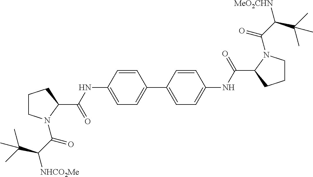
C1CN(C(C(C(C)(C)C)[NHCO2Me])=O)C(C(NC2=CC=C(C3=CC=C(NC(=O)C4CCCN4C(=O)C(C(C)(C)C)[MeO2CHN])C=C3)C=C2)=O)C1
